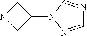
N1CC(N2N=CN=C2)C1
